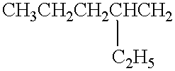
[CH3CH2CH2CHCH2][C2H5]
